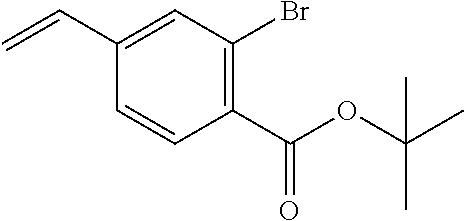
C1(C=C)=CC(Br)=C(C(OC(C)(C)C)=O)C=C1
